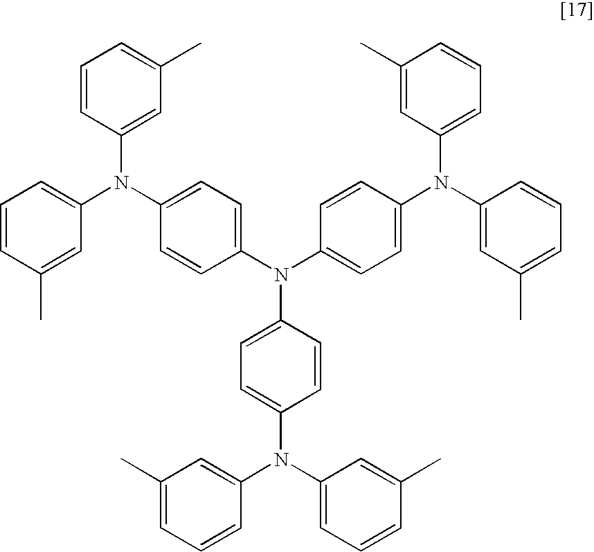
C1=CC(C)=CC(N(C2=CC(C)=CC=C2)C2=CC=C(N(C3=CC=C(N(C4=CC(C)=CC=C4)C4=CC=CC(C)=C4)C=C3)C3=CC=C(N(C4=CC=CC(C)=C4)C4=CC(C)=CC=C4)C=C3)C=C2)=C1
